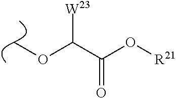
COC(C(O[R21])=O)[W23]
